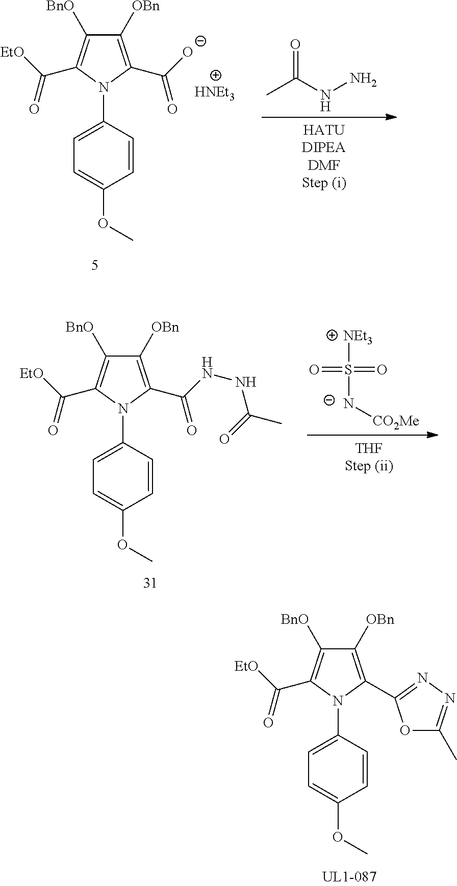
C1([OBn])=C(C2=NN=C(C)O2)N(C2=CC=C(OC)C=C2)C(C([EtO])=O)=C1[BnO].C1([OBn])=C(C([O-])=O)N(C2=CC=C(OC)C=C2)C(C([EtO])=O)=C1[BnO].CC(NN)=O.C1([OBn])=C(C(NNC(C)=O)=O)N(C2=CC=C(OC)C=C2)C(C([EtO])=O)=C1[BnO].[NEt3]S([N-][CO2Me])(=O)=O
